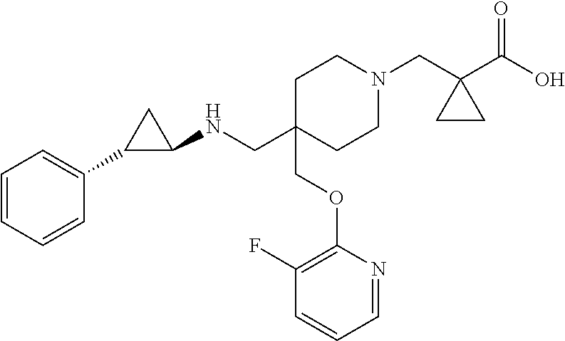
C1=CC=CC(C2C(NCC3(COC4=C(F)C=CC=N4)CCN(CC4(C(O)=O)CC4)CC3)C2)=C1
